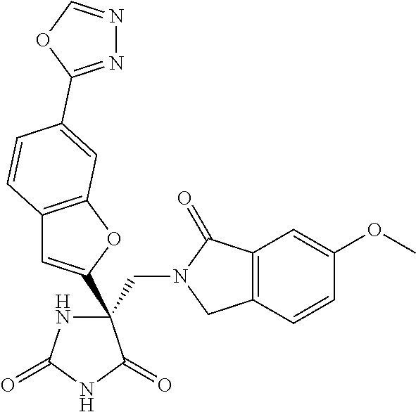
C(C1(C2=CC3=C(O2)C=C(C2=NN=CO2)C=C3)NC(=O)NC1=O)N1CC2=C(C1=O)C=C(OC)C=C2
